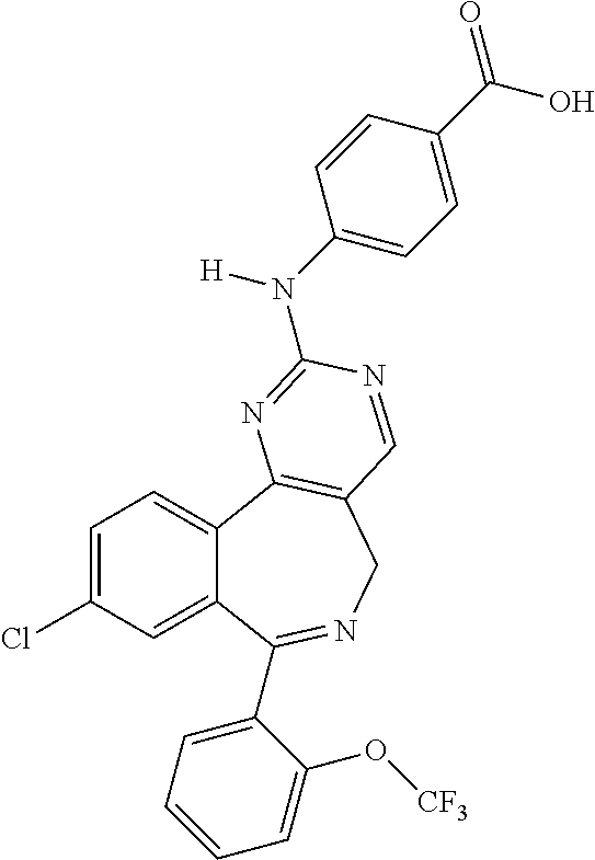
C1=C(Cl)C=C2C(=C1)C1=C(CN=C2C2=CC=CC=C2O[CF3])C=NC(N(C2=CC=C(C(=O)O)C=C2)[H])=N1
